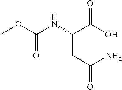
COC(=O)NC(C(=O)O)CC(=O)N
